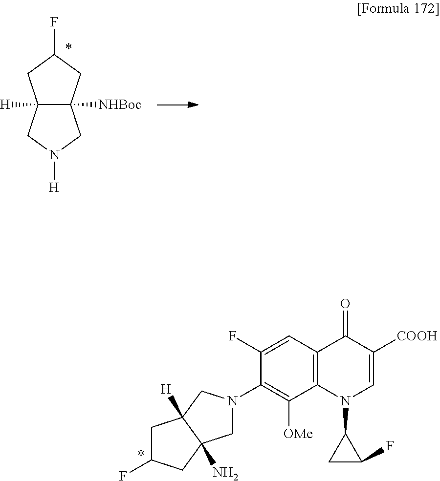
C12([H])C([NHBoc])(CC(F)C1)CN([H])C2.C1C(F)CC2(N)C1([H])CN(C1=C([OMe])C3=C(C=C1F)C(=O)C([COOH])=CN3C1CC1F)C2
